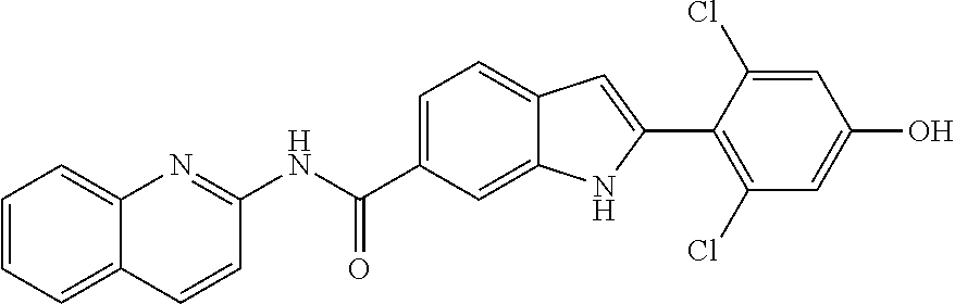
C1=C(C(NC2=NC3=CC=CC=C3C=C2)=O)C=C2C(=C1)C=C(C1=C(Cl)C=C(O)C=C1Cl)N2
